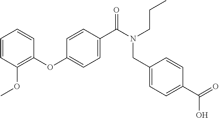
C1(OC2=CC=C(C(N(CCC)CC3=CC=C(C(=O)O)C=C3)=O)C=C2)=C(OC)C=CC=C1
